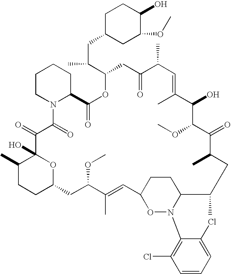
C1C(CC(C2CC(=O)C(C)C=C(C)C(O)C(OC)C(=O)C(C)CC(C)C3N(C4=C(Cl)C=CC=C4Cl)OC(C=C(C)C(OC)CC4CCC(C)C(O)(C(=O)C(=O)N5C(C(=O)O2)CCCC5)O4)CC3)C)CC(OC)C(O)C1
